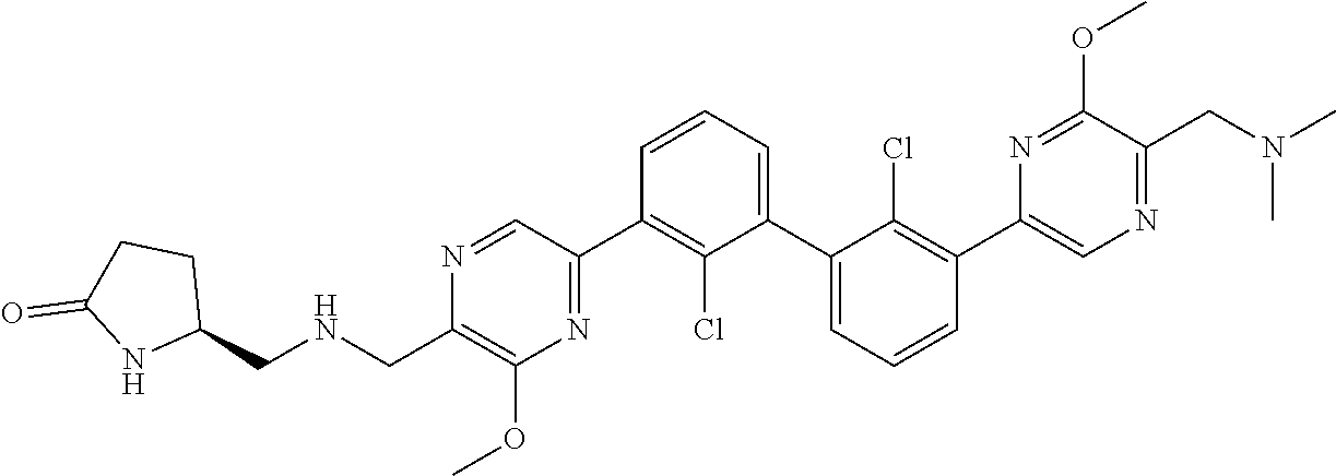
N1=CC(C2=C(Cl)C(C3=CC=CC(C4=CN=C(CN(C)C)C(OC)=N4)=C3Cl)=CC=C2)=NC(OC)=C1CNCC1CCC(=O)N1
